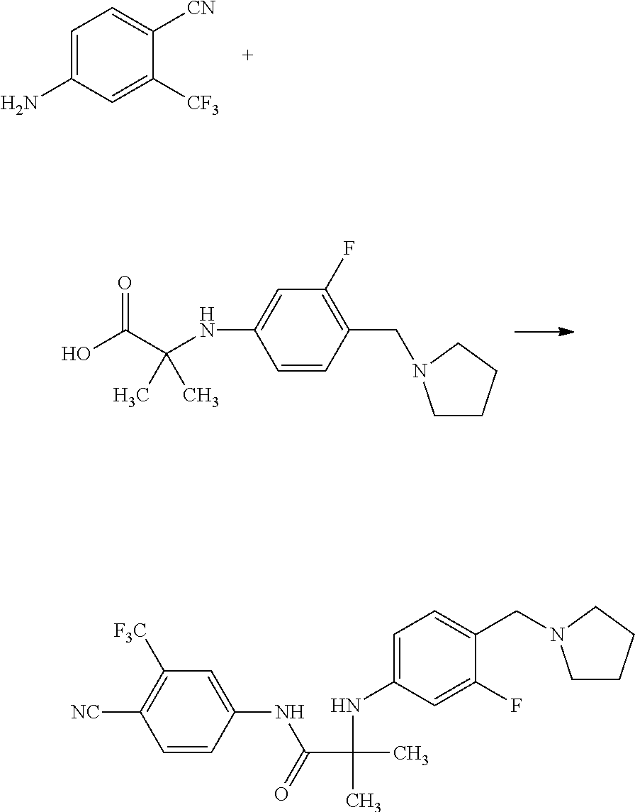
C1=C(N)C=C([CF3])C([CN])=C1.OC(C(NC1=CC(F)=C(CN2CCCC2)C=C1)(C)C)=O.C1=CC(NC(C(NC2=CC=C(CN3CCCC3)C(F)=C2)(C)C)=O)=CC([F3C])=C1[NC]
